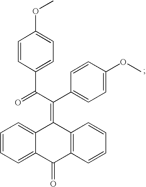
C12=CC=CC=C1C(=O)C1=C(C2=C(C2=CC=C(OC)C=C2)C(=O)C2=CC=C(OC)C=C2)C=CC=C1
